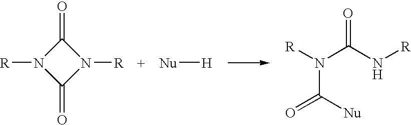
[R]N(C(N[R])=O)C(=O)[Nu].C1(=O)N([R])C(=O)N1[R].[Nu][H]
